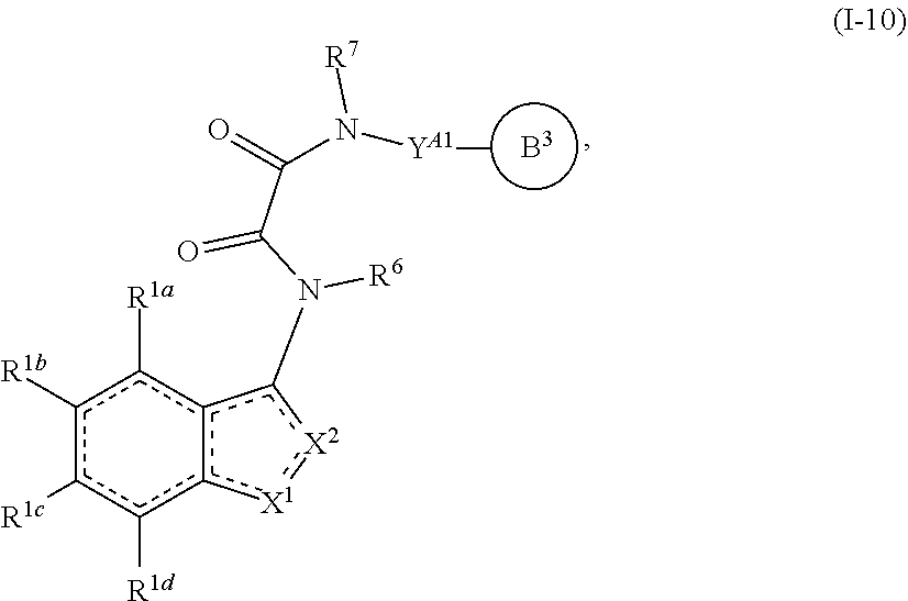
c1([R1b])c([R1c])c([R1d])c2c(c1[R1a])c(N(C(C(=O)N([YA1]C)[R7])=O)[R6])[X2]:[X1]2.[B3]
